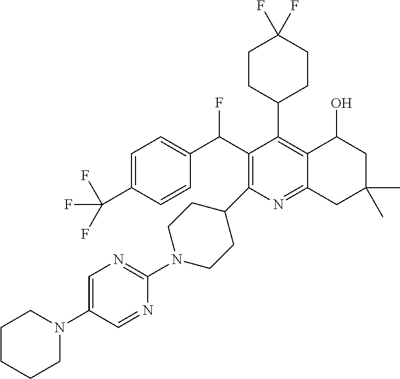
FC(C1=C(C2CCN(C3=NC=C(N4CCCCC4)C=N3)CC2)N=C2C(=C1C1CCC(F)(F)CC1)C(O)CC(C)(C)C2)C1=CC=C(C(F)(F)F)C=C1
